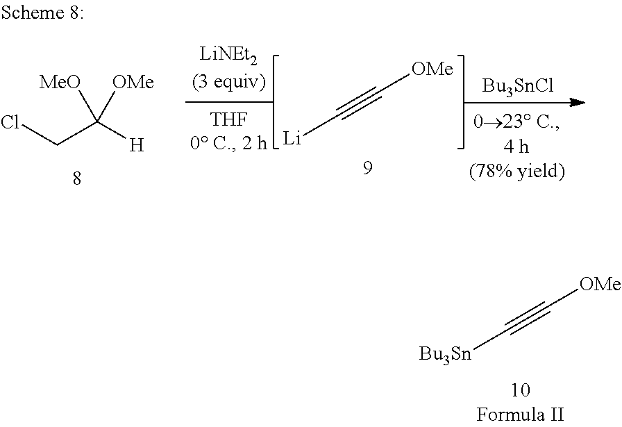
C(#C[OMe])[Bu3Sn].ClCC([H])([MeO])[OMe].[Bu3SnCl].C(#C[OMe])[Li]
